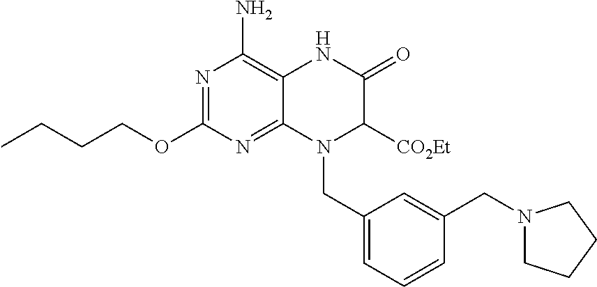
O(C1=NC(N)=C2C(=N1)N(CC1=CC=CC(CN3CCCC3)=C1)C([CO2Et])C(=O)N2)CCCC
